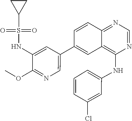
C1(NS(C2CC2)(=O)=O)=CC(C2=CC3=C(NC4=CC=CC(Cl)=C4)N=CN=C3C=C2)=CN=C1OC
